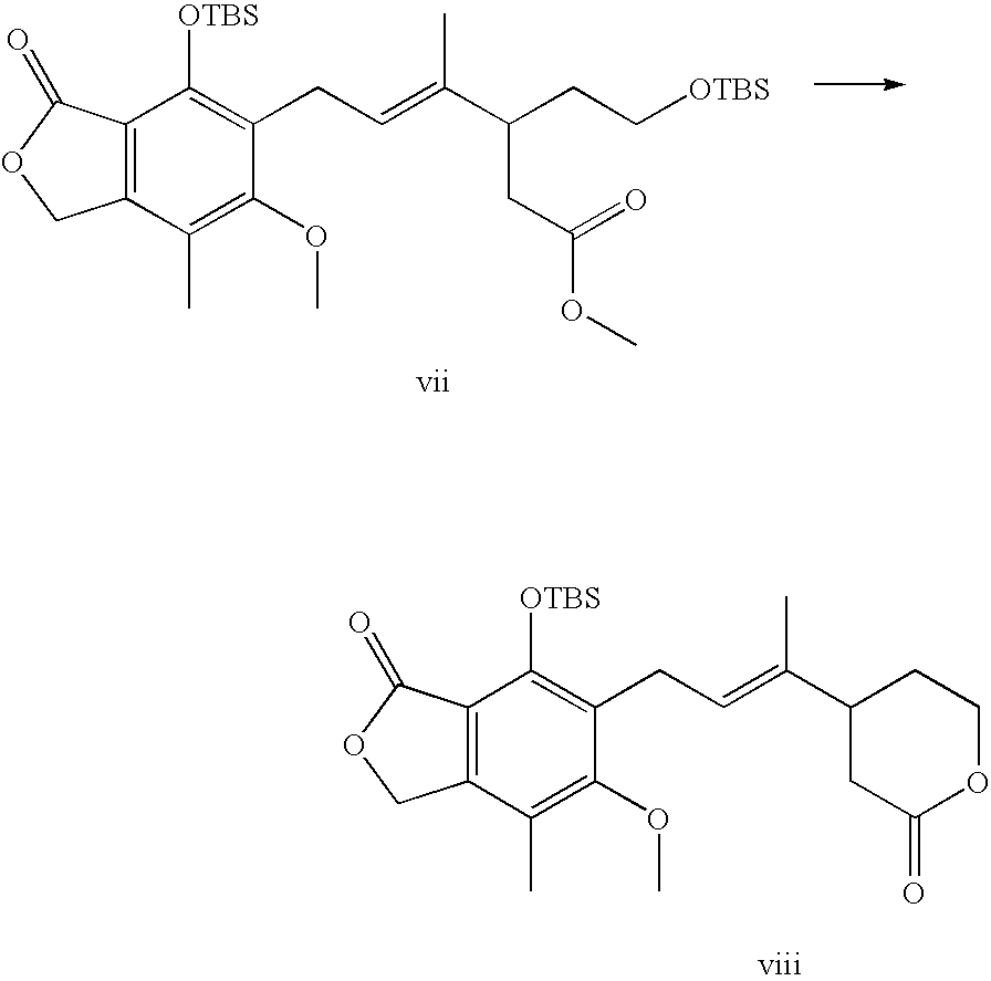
C12=C(C(C)=C(OC)C(CC=C(C(CC[OTBS])CC(OC)=O)C)=C1[OTBS])COC2=O.C12=C(C(C)=C(OC)C(CC=C(C3CC(=O)OCC3)C)=C1[OTBS])COC2=O
